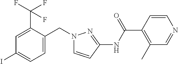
C1=C(C(F)(F)F)C(CN2C=CC(NC(C3=C(C)C=NC=C3)=O)=N2)=CC=C1I
